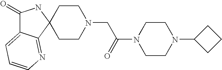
C1(=O)C2=CC=CN=C2C2(N1)CCN(CC(=O)N1CCN(C3CCC3)CC1)CC2
